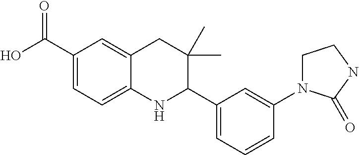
C1(C(O)=O)=CC=C2C(=C1)CC(C)(C)C(C1=CC=CC(N3CCNC3=O)=C1)N2
